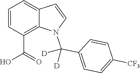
C1=CC(C(=O)O)=C2C(=C1)C=CN2C([D])(C1=CC=C([CF3])C=C1)[D]
